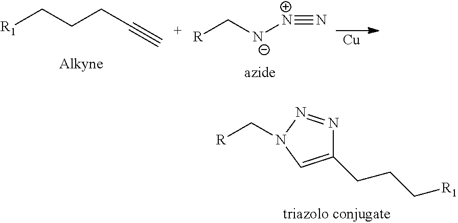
[R1]CCCC#C.[R]C[N-][N+]#N.[Cu].C1(CCC[R1])=CN(C[R])N=N1
